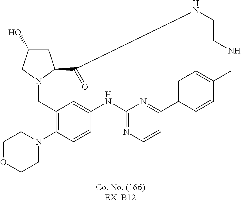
N12CC3=C(N4CCOCC4)C=CC(=C3)NC3=NC=CC(=N3)C3=CC=C(C=C3)CNCCNC(=O)C1CC(O)C2
